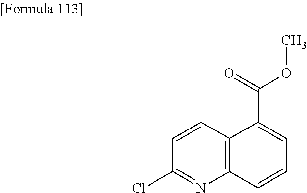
C1(Cl)=NC2=C(C=C1)C(C(OC)=O)=CC=C2
